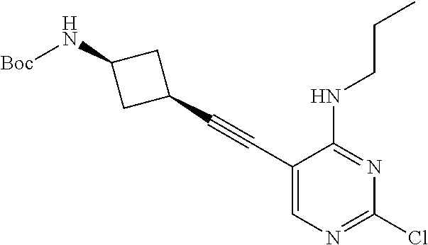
C1(C#CC2=CN=C(Cl)N=C2NCCC)CC(N[Boc])C1
